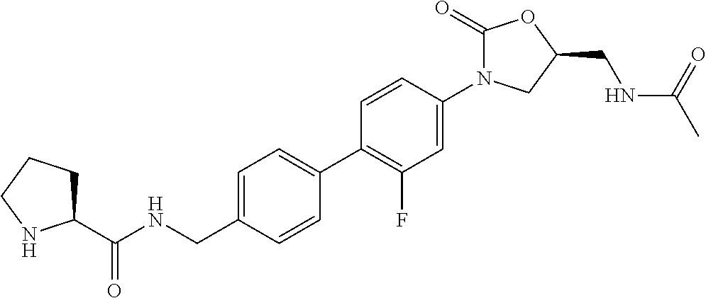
C1=C(CNC(C2CCCN2)=O)C=CC(C2=C(F)C=C(N3C(=O)OC(CNC(C)=O)C3)C=C2)=C1
